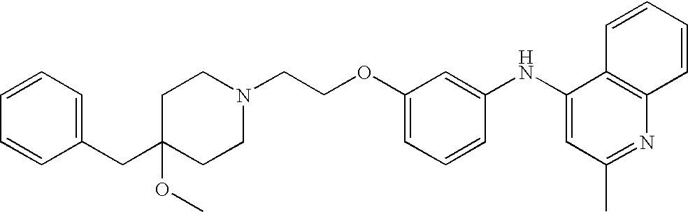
C1(NC2=CC(C)=NC3=C2C=CC=C3)=CC(OCCN2CCC(CC3=CC=CC=C3)(OC)CC2)=CC=C1
